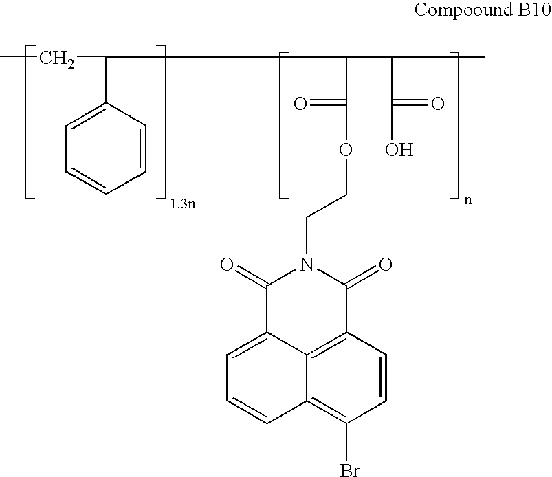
CCC(C1=CC=CC=C1)C(C(=O)OCCN1C(=O)C2=CC=CC3=C(Br)C=CC(=C23)C1=O)C(C(=O)O)C
